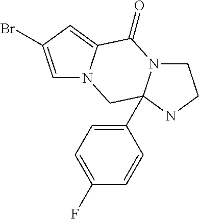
C1=C(Br)C=C2N1CC1(C3=CC=C(F)C=C3)N(C2=O)CCN1
